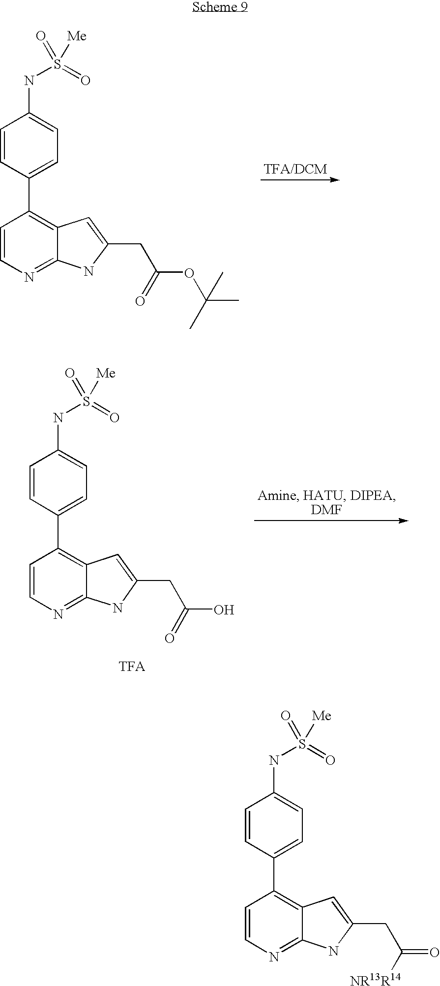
C1=CC(C2=C3C(=NC=C2)NC(CC(OC(C)(C)C)=O)=C3)=CC=C1NS([Me])(=O)=O.C1=CC(C2=C3C(=NC=C2)NC(CC(O)=O)=C3)=CC=C1NS([Me])(=O)=O.C1=CC(C2=C3C(=NC=C2)NC(CC(=O)[NR13R14])=C3)=CC=C1NS([Me])(=O)=O
